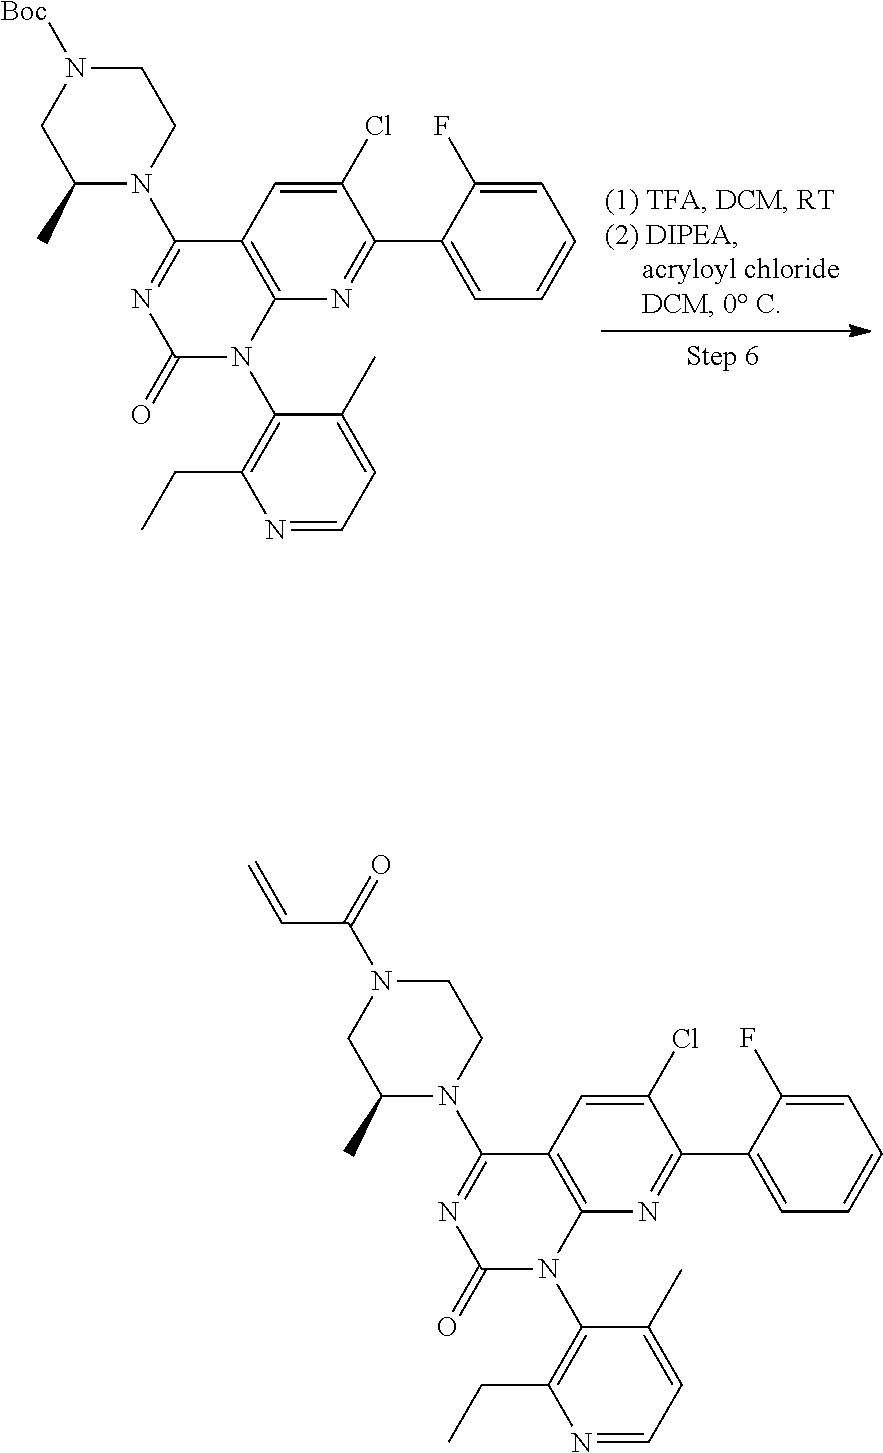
N1=CC=C(C)C(N2C3=C(C(N4CCN([Boc])CC4C)=NC2=O)C=C(Cl)C(C2=CC=CC=C2F)=N3)=C1CC.N1=CC=C(C)C(N2C3=C(C(N4CCN(C(C=C)=O)CC4C)=NC2=O)C=C(Cl)C(C2=CC=CC=C2F)=N3)=C1CC
